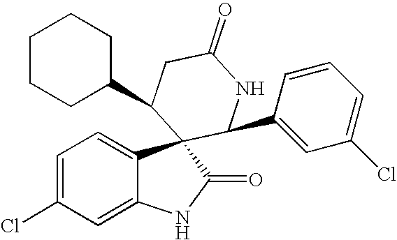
C1=C(Cl)C=C2C(=C1)C1(C(=O)N2)C(C2=CC(Cl)=CC=C2)NC(=O)CC1C1CCCCC1
